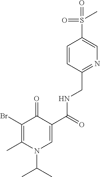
BrC1=C(C)N(C(C)C)C=C(C(=O)NCC2=NC=C(S(C)(=O)=O)C=C2)C1=O
